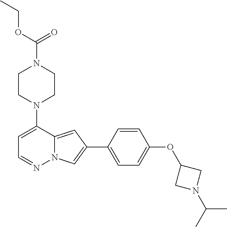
N1(C2=CC=NN3C2=CC(C2=CC=C(OC4CN(C(C)C)C4)C=C2)=C3)CCN(C(OCC)=O)CC1
